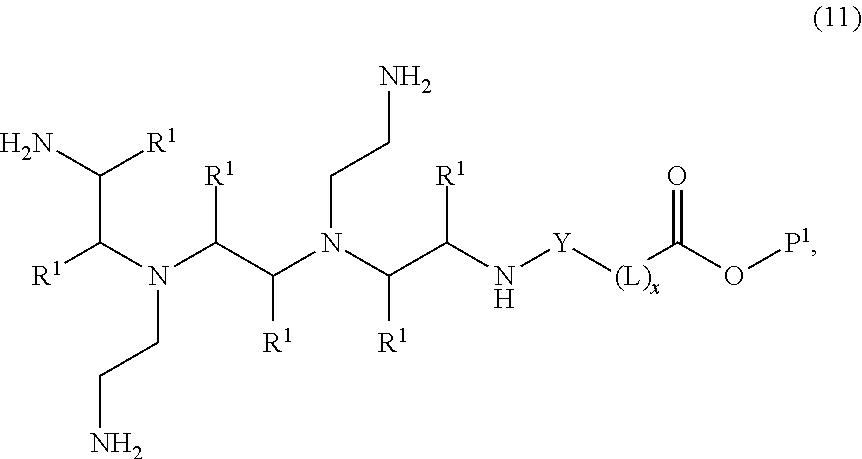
N(CCN)(C(C(N(CCN)C(C(N[Y][(L)x]C(=O)O[P1])[R1])[R1])[R1])[R1])C(C(N)[R1])[R1]
